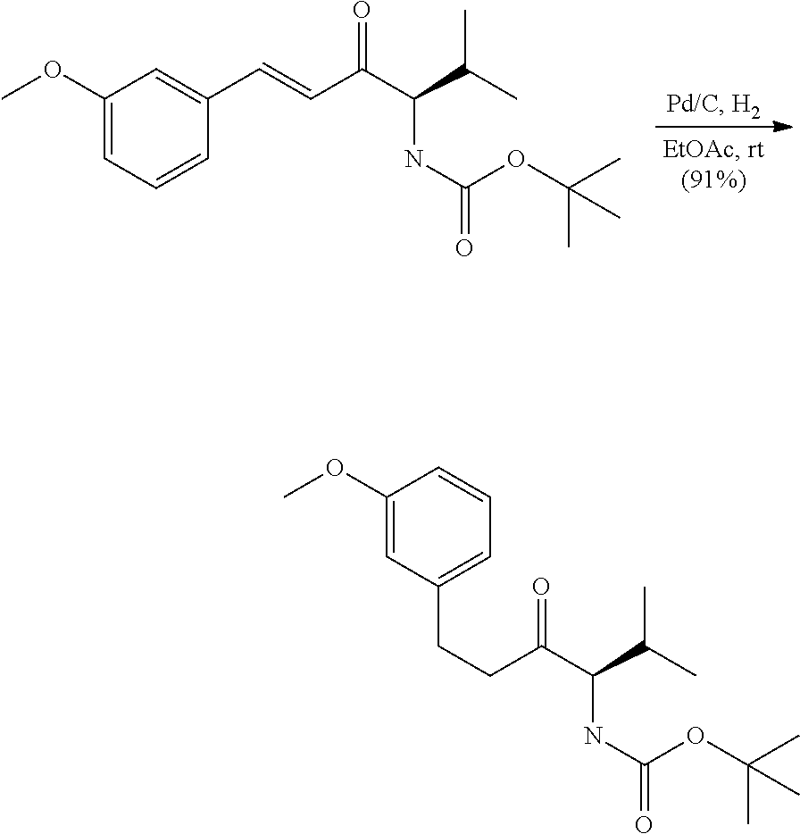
C(=CC(C(C(C)C)NC(=O)OC(C)(C)C)=O)C1=CC(OC)=CC=C1.C(CC(C(C(C)C)NC(=O)OC(C)(C)C)=O)C1=CC=CC(OC)=C1
